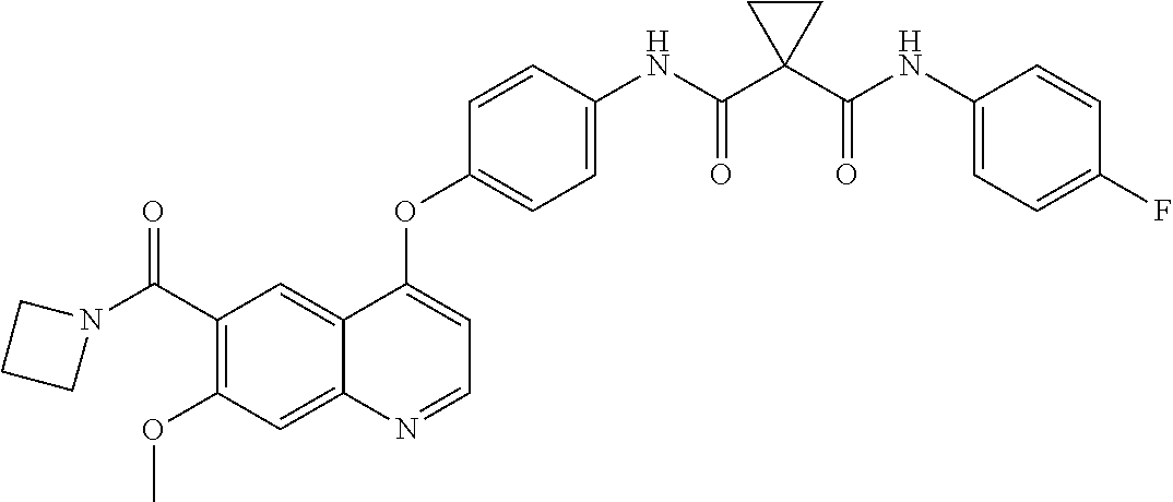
C12=CC(C(=O)N3CCC3)=C(OC)C=C1N=CC=C2OC1=CC=C(NC(C2(C(NC3=CC=C(F)C=C3)=O)CC2)=O)C=C1
